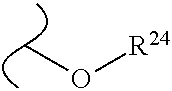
CO[R24]
